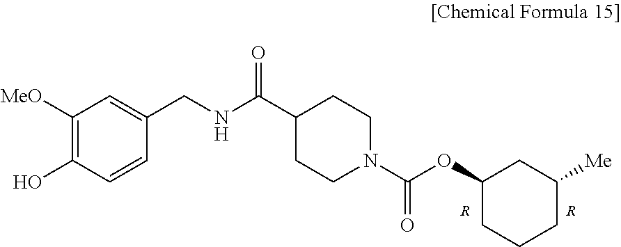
C1([MeO])=C(O)C=CC(CNC(C2CCN(C(OC3CCCC([Me])C3)=O)CC2)=O)=C1.[R].[R]
